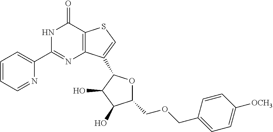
C1(C2=CC=CC=N2)=NC2=C(C(=O)N1)SC=C2C1OC(COCC2=CC=C([OCH3])C=C2)C(O)C1O
